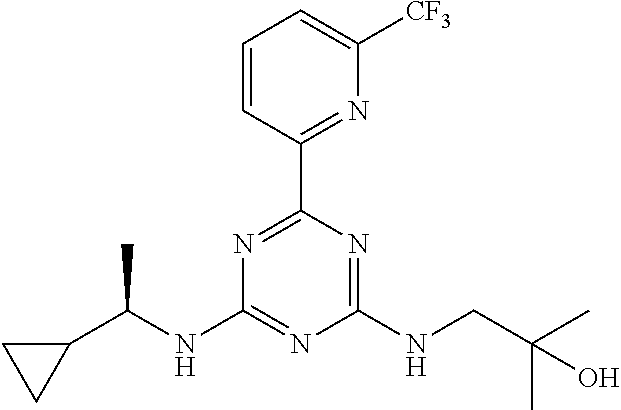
N1=C(C2=NC([CF3])=CC=C2)N=C(NCC(C)(C)O)N=C1NC(C1CC1)C
